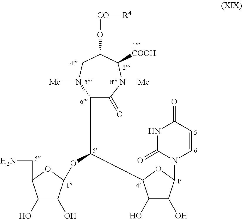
C1(C(OC2C(O)C(O)C(CN)O2)C2C(O)C(O)C(N3C=CC(=O)NC3=O)O2)C(=O)N([Me])C([COOH])C(O[CO][R4])CN1[Me]
